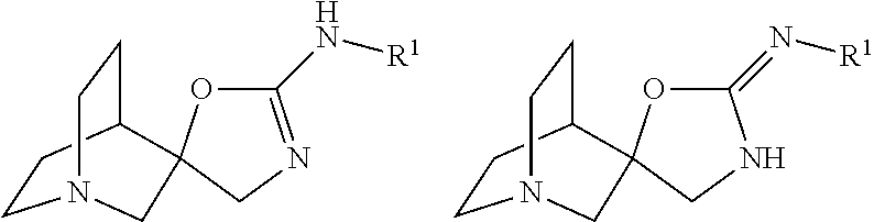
C1(N[R1])=NCC2(O1)C1CCN(CC1)C2.C1(=N[R1])OC2(CN1)C1CCN(CC1)C2
